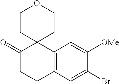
C12=C(C=C(Br)C([OMe])=C1)CCC(=O)C21CCOCC1
